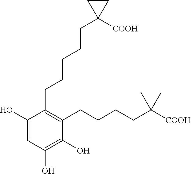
C1=C(O)C(CCCCCC2([COOH])CC2)=C(CCCCC(C)(C)[COOH])C(O)=C1O
